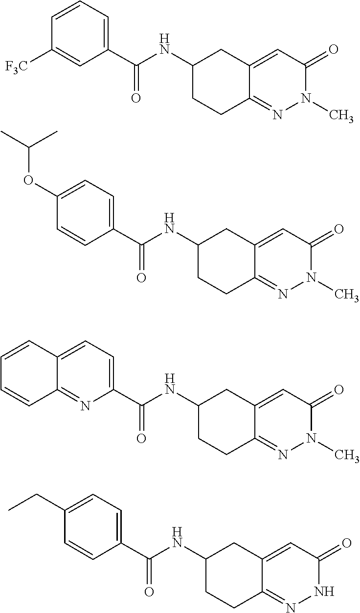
N1=C2C(=CC(=O)N1C)CC(NC(=O)C1=CC=CC([F3C])=C1)CC2.N1=C2C(=CC(=O)N1C)CC(NC(=O)C1=CC=C(OC(C)C)C=C1)CC2.N1=C2C(=CC(=O)N1C)CC(NC(=O)C1=CC=C3C(=N1)C=CC=C3)CC2.N1=C2C(=CC(=O)N1)CC(NC(=O)C1=CC=C(CC)C=C1)CC2
